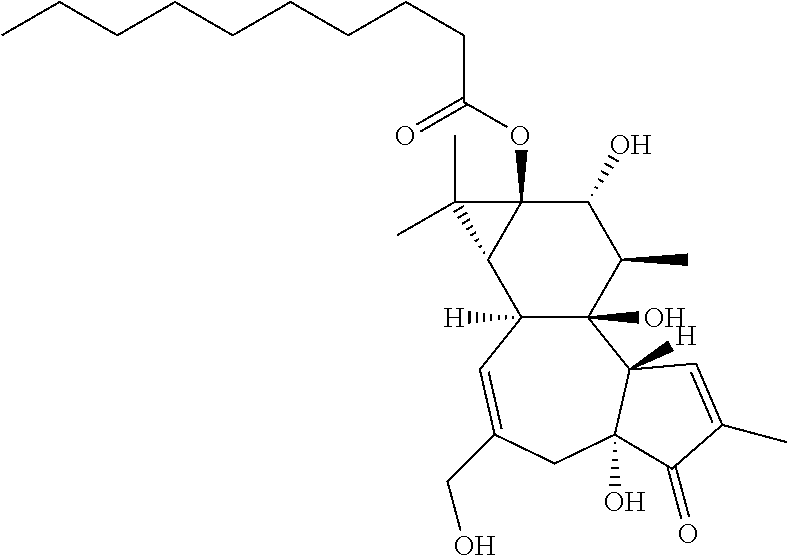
C12(O)C([H])(C=C(CO)CC3(O)C1([H])C=C(C)C3=O)C1C(OC(=O)CCCCCCCCC)(C(O)C2C)C1(C)C
